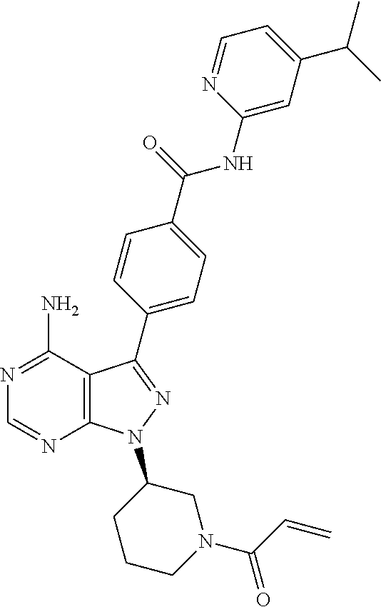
C1=NC(NC(=O)C2=CC=C(C3=NN(C4CN(C(C=C)=O)CCC4)C4=C3C(N)=NC=N4)C=C2)=CC(C(C)C)=C1
